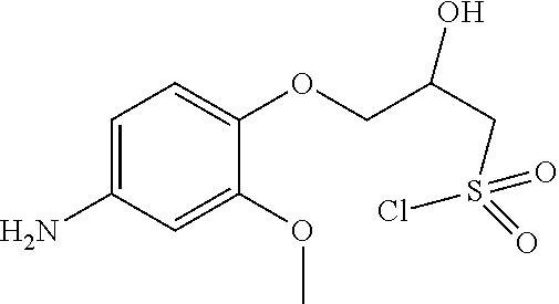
C1=C(N)C=C(OC)C(OCC(CS(Cl)(=O)=O)O)=C1
